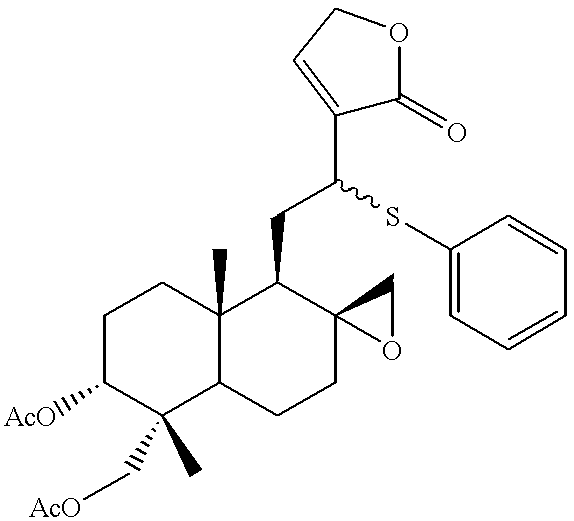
C1CC2(C)C(C(C)(C[AcO])C1[AcO])CCC1(C2CC(C2=CCOC2=O)SC2=CC=CC=C2)OC1
